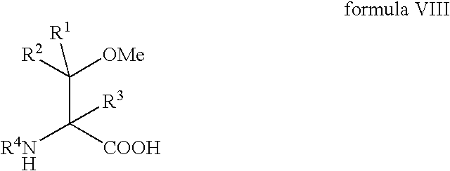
C(C([COOH])([R4NH])[R3])([R2])([OMe])[R1]
